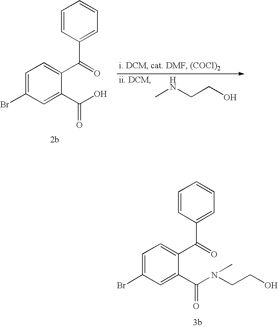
CNCCO.C1=C(Br)C=C(C(O)=O)C(C(=O)C2=CC=CC=C2)=C1.C1=C(Br)C=C(C(N(CCO)C)=O)C(C(=O)C2=CC=CC=C2)=C1
